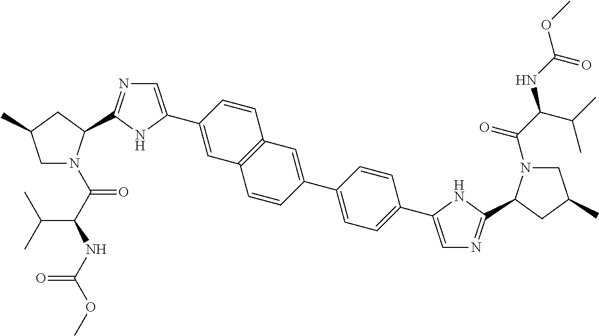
C1=C(C2=CC3=C(C=C2)C=C(C2=CC=C(C4=CN=C(C5N(C(C(C(C)C)NC(OC)=O)=O)CC(C)C5)N4)C=C2)C=C3)NC(C2N(C(C(NC(OC)=O)C(C)C)=O)CC(C)C2)=N1
